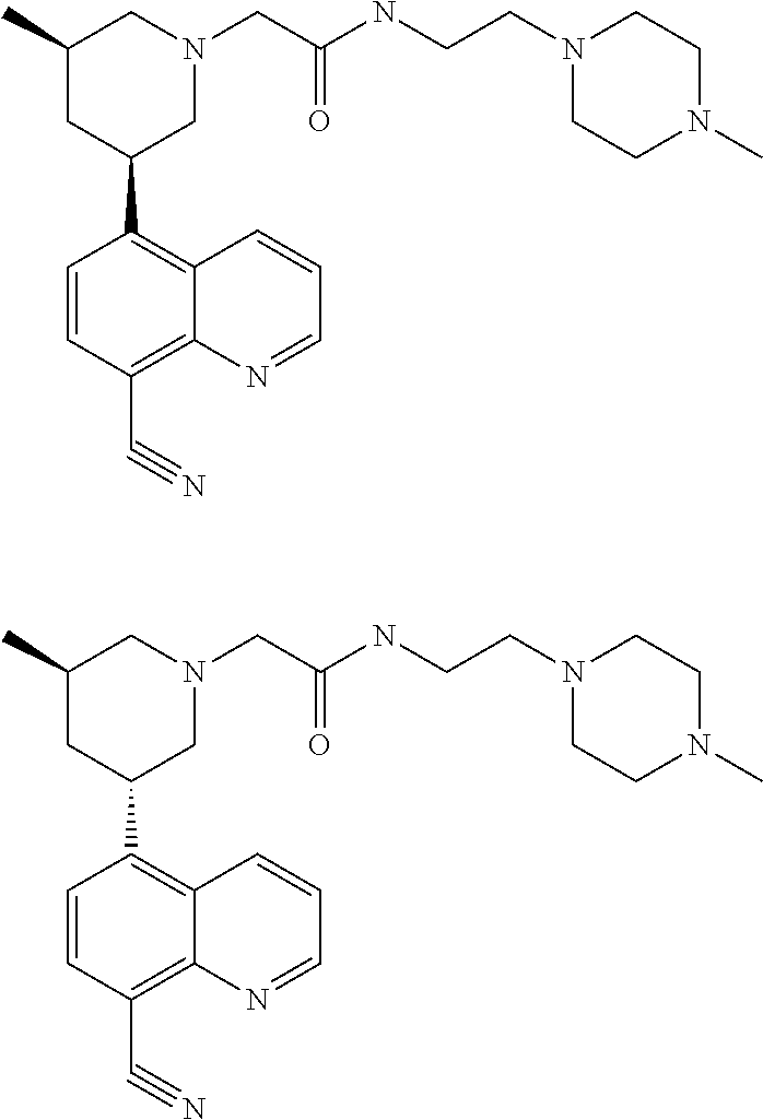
CC1CC(C2=C3C(=C(C#N)C=C2)N=CC=C3)CN(CC(NCCN2CCN(C)CC2)=O)C1.CC1CC(C2=C3C(=C(C#N)C=C2)N=CC=C3)CN(CC(NCCN2CCN(C)CC2)=O)C1
